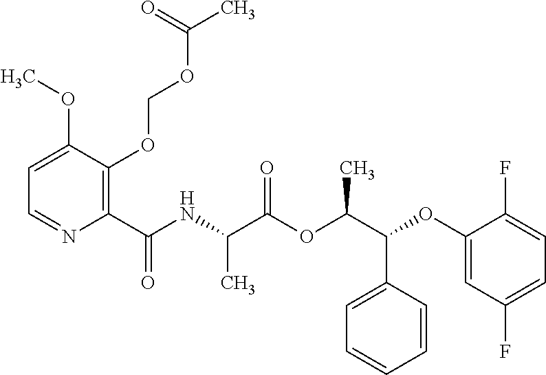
C1=C(OC)C(OCOC(C)=O)=C(C(NC(C(OC(C(OC2=CC(F)=CC=C2F)C2=CC=CC=C2)C)=O)C)=O)N=C1
